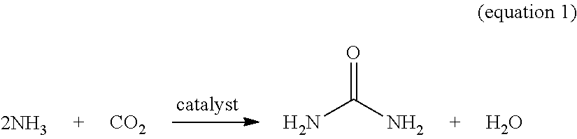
[CO2].NC(N)=O.O
